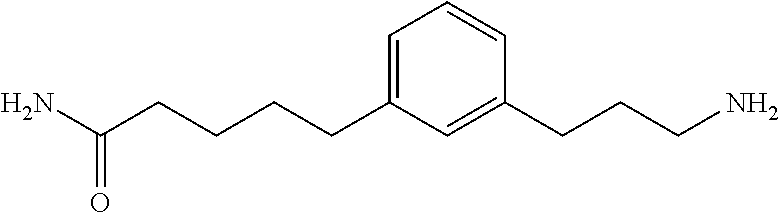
NC(CCCCC1=CC=CC(CCCN)=C1)=O
